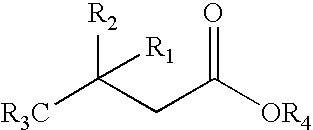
[R2]C(CC([OR4])=O)([R1])[R3C]
